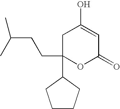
C(C1(C2CCCC2)OC(=O)C=C(O)C1)CC(C)C
